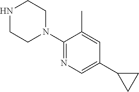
C1(N2CCNCC2)=NC=C(C2CC2)C=C1C
